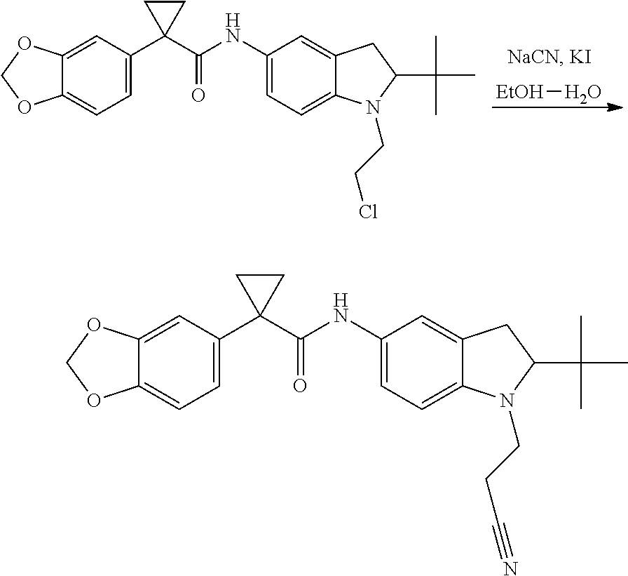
C12=CC(C3(C(NC4=CC=C5C(=C4)CC(C(C)(C)C)N5CCCl)=O)CC3)=CC=C1OCO2.[EtOH]O.C12=CC(C3(C(NC4=CC=C5C(=C4)CC(C(C)(C)C)N5CCC#N)=O)CC3)=CC=C1OCO2
